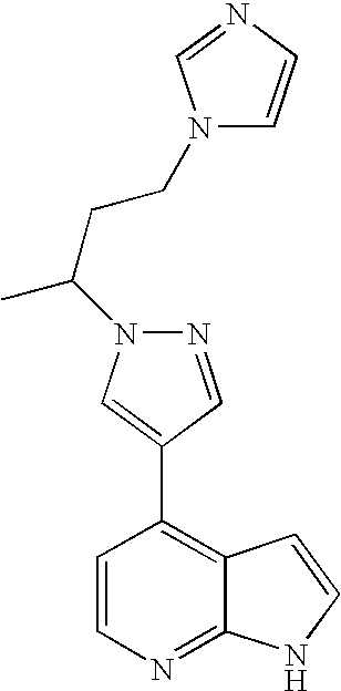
C1=CN=C2C(=C1C1=CN(C(CCN3C=CN=C3)C)N=C1)C=CN2
